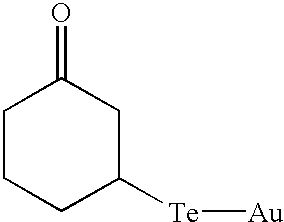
C1([Te][Au])CC(=O)CCC1
